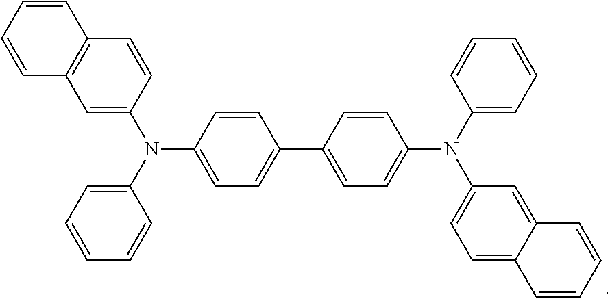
C1=C(N(C2=CC3=C(C=C2)C=CC=C3)C2=CC=CC=C2)C=CC(C2=CC=C(N(C3=CC=C4C(=C3)C=CC=C4)C3=CC=CC=C3)C=C2)=C1
